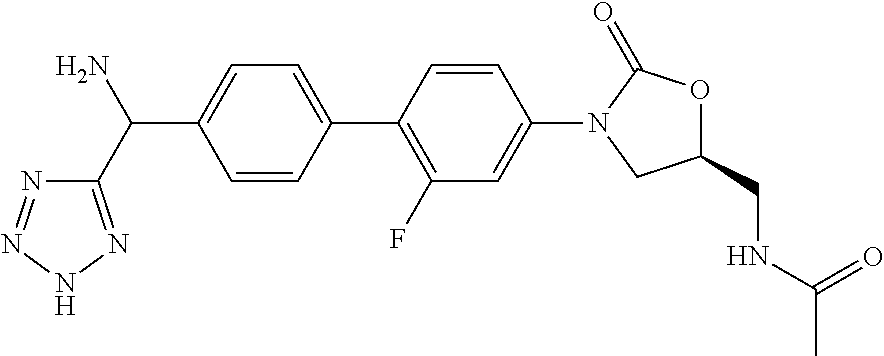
C1(C(N)C2=NNN=N2)=CC=C(C2=C(F)C=C(N3C(=O)OC(CNC(C)=O)C3)C=C2)C=C1
